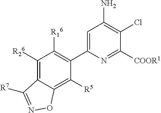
C1([R26])=C2C(=C([R5])C(C3=CC(N)=C(Cl)C([COOR1])=N3)=C1[R16])ON=C2[R7]
